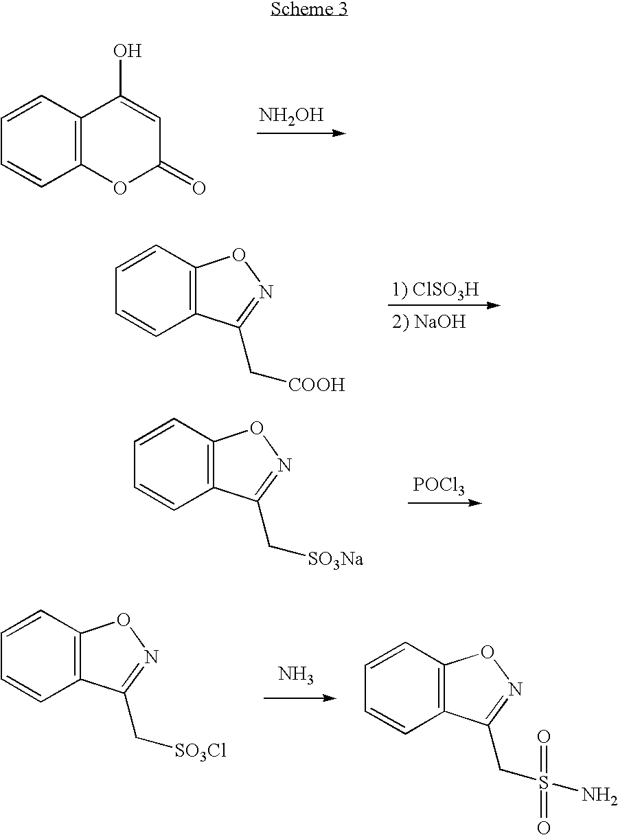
C12=C(C=CC=C1)C(O)=CC(=O)O2.[NH2OH].C12=C(C=CC=C1)ON=C2C[COOH].[1) ClSO3H].[2) NaOH].C12=C(C=CC=C1)ON=C2C[SO3Na].[POCl3].C12=C(C=CC=C1)ON=C2C[SO3Cl].N.C12=C(C=CC=C1)ON=C2CS(N)(=O)=O
